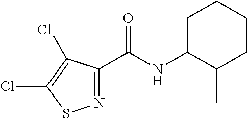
C1(C(NC2CCCCC2C)=O)=NSC(Cl)=C1Cl
